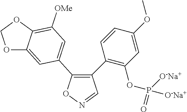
C1(C2=C(OP([O-Na+])(=O)[O-Na+])C=C(OC)C=C2)=C(C2=CC([OMe])=C3C(=C2)OCO3)ON=C1
